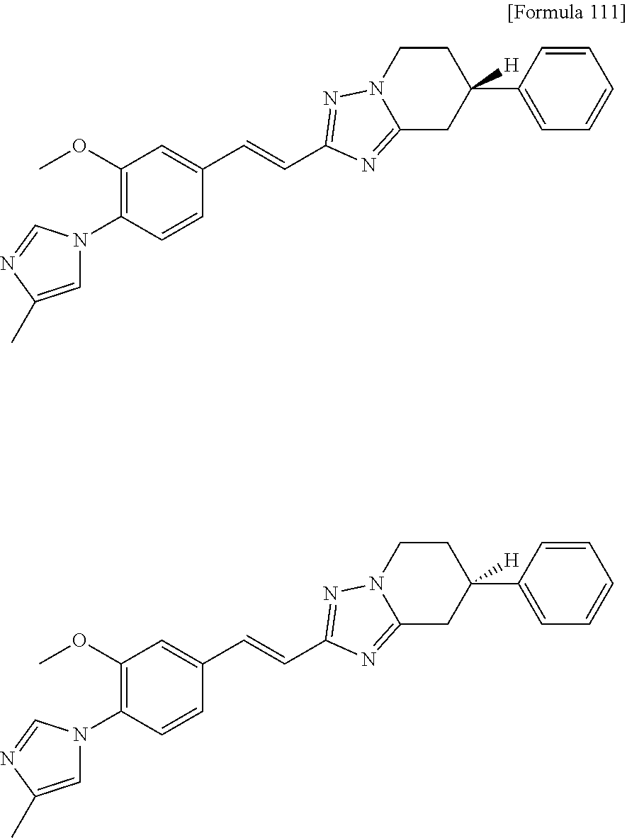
C1=C(C)N=CN1C1=C(OC)C=C(C=CC2=NN3C(=N2)CC(C2=CC=CC=C2)([H])CC3)C=C1.C1=C(C)N=CN1C1=C(OC)C=C(C=CC2=NN3C(=N2)CC(C2=CC=CC=C2)([H])CC3)C=C1
